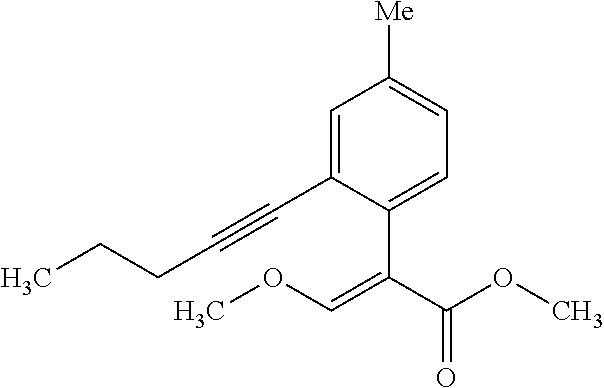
C1=C(C#CCCC)C(C(C(OC)=O)=COC)=CC=C1[Me]
